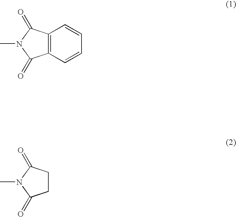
C12=C(C=CC=C1)C(=O)N(C)C2=O.C1CC(=O)N(C)C1=O
